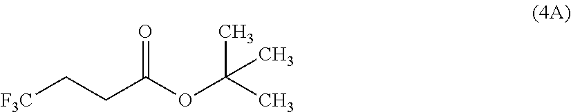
C(CC(OC(C)(C)C)=O)[F3C]
